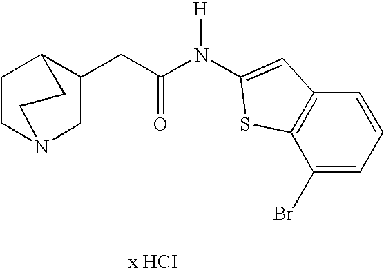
C12CCN(CC1CC(N(C1=CC3=C(C(Br)=CC=C3)S1)[H])=O)CC2
